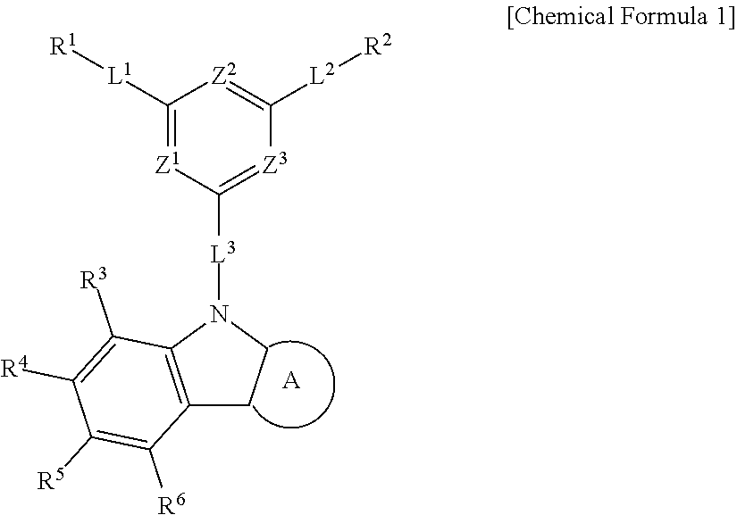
C1([L1][R1])=[Z1]C([L3]N2C3=C(CC2)C([R6])=C([R5])C([R4])=C3[R3])=[Z3]C([L2][R2])=[Z2]1.[A]
